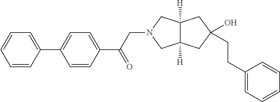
C1=CC=C(C2=CC=C(C(CN3CC4([H])C([H])(C3)CC(CCC3=CC=CC=C3)(O)C4)=O)C=C2)C=C1
